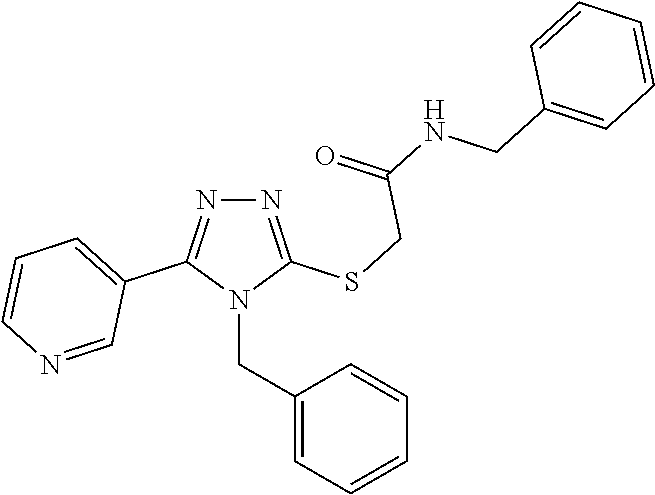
N1=C(SCC(NCC2=CC=CC=C2)=O)N(CC2=CC=CC=C2)C(C2=CC=CN=C2)=N1
